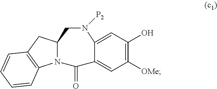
C1(O)=C([OMe])C=C2C(=C1)N([P2])CC1N(C2=O)C2=C(C1)C=CC=C2
